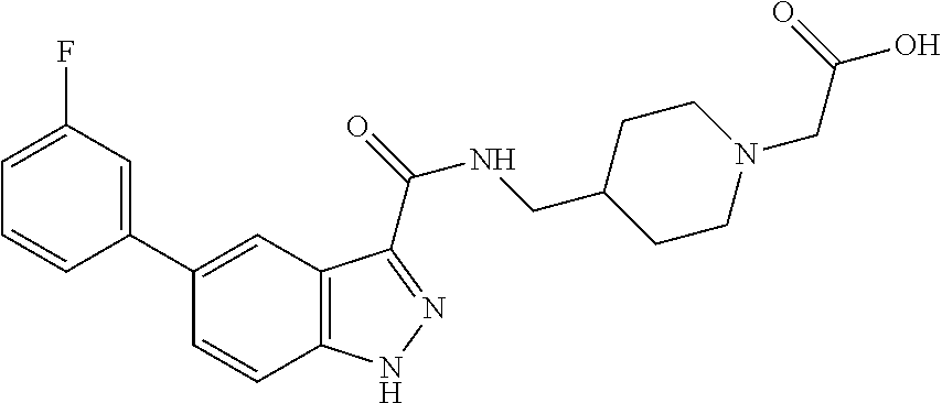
C1(C2=CC3=C(C=C2)NN=C3C(=O)NCC2CCN(CC(=O)O)CC2)=CC(F)=CC=C1
